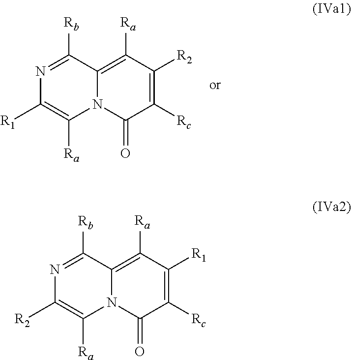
N1=C([Rb])C2=C([Ra])C([R2])=C([Rc])C(=O)N2C([Ra])=C1[R1].N1=C([Rb])C2=C([Ra])C([R1])=C([Rc])C(=O)N2C([Ra])=C1[R2]
